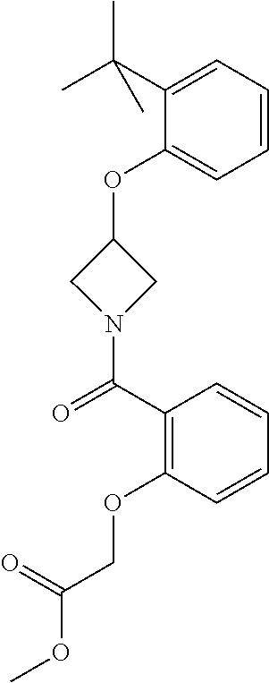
N1(C(C2=C(OCC(OC)=O)C=CC=C2)=O)CC(OC2=CC=CC=C2C(C)(C)C)C1
